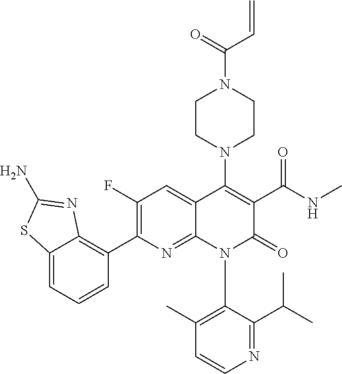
C1=CN=C(C(C)C)C(N2C(=O)C(C(NC)=O)=C(N3CCN(C(C=C)=O)CC3)C3=CC(F)=C(C4=C5C(=CC=C4)SC(N)=N5)N=C23)=C1C
